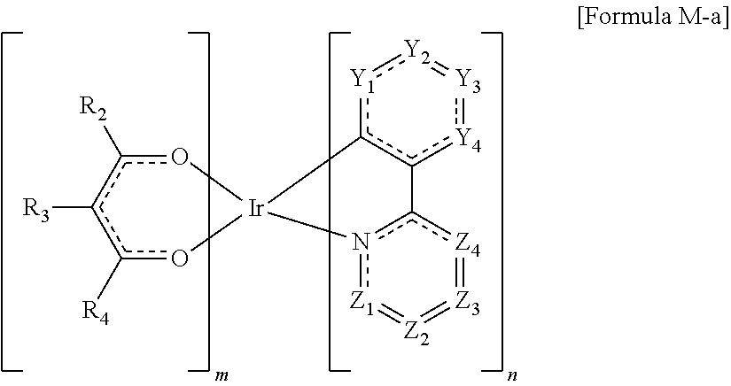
c1([R4])o[Ir]2(oc([R2])c1[R3])c1[Y1]:[Y2]=[Y3]:[Y4]c1-c1n2[Z1]=[Z2]=[Z3]=[Z4]1
